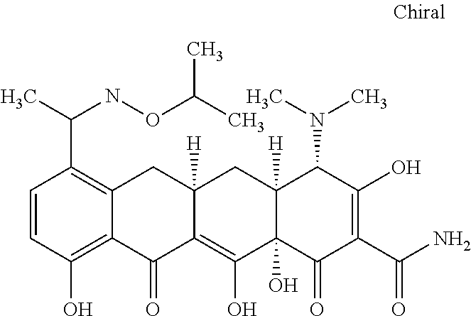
C1=CC(O)=C2C(=C1C(NOC(C)C)C)CC1([H])C(=C(O)C3(O)C([H])(C1)C(N(C)C)C(O)=C(C(N)=O)C3=O)C2=O
